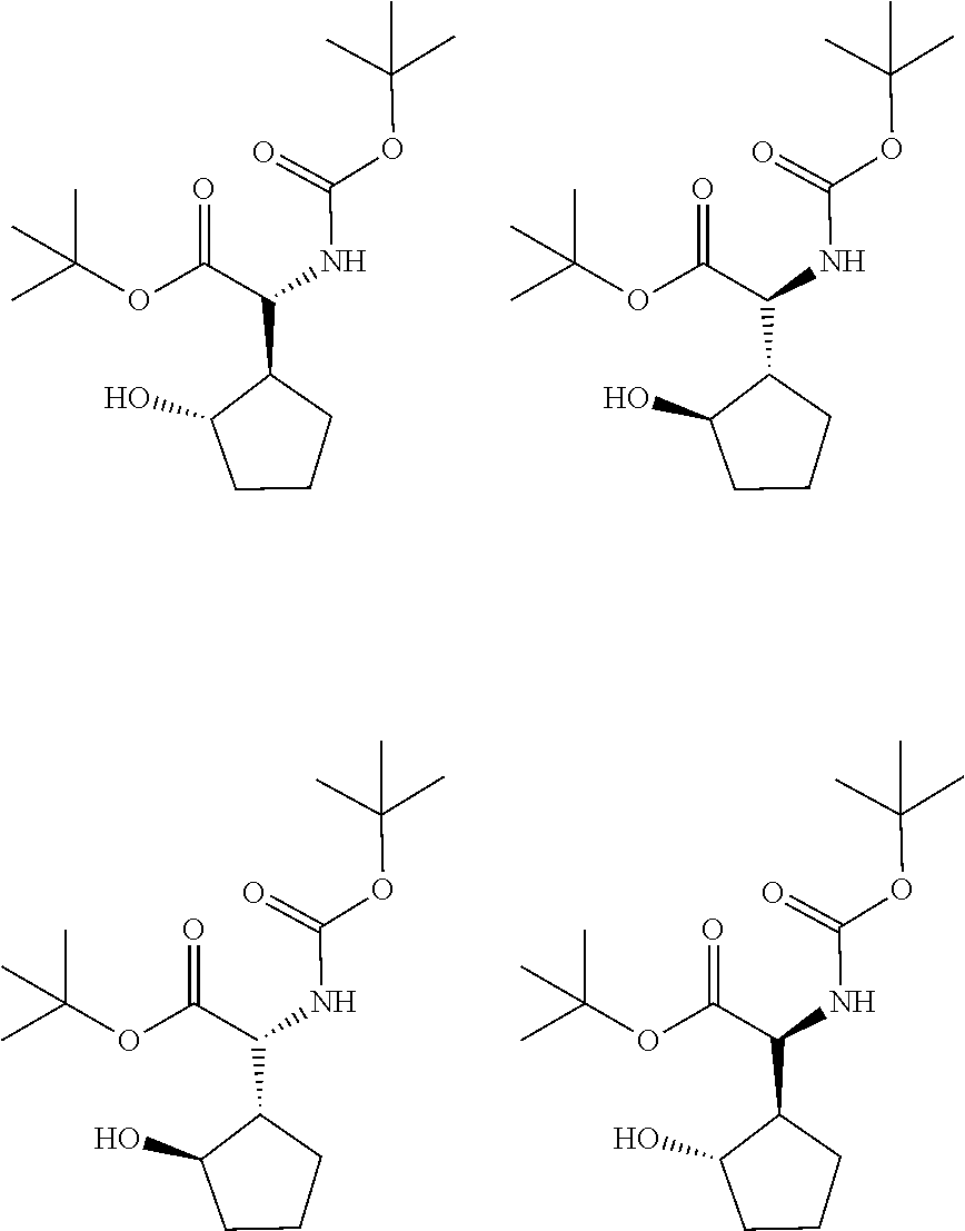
C1(O)CCCC1C(NC(OC(C)(C)C)=O)C(OC(C)(C)C)=O.C1(O)CCCC1C(NC(OC(C)(C)C)=O)C(OC(C)(C)C)=O.C1(O)CCCC1C(NC(OC(C)(C)C)=O)C(OC(C)(C)C)=O.C1(O)CCCC1C(NC(OC(C)(C)C)=O)C(OC(C)(C)C)=O
